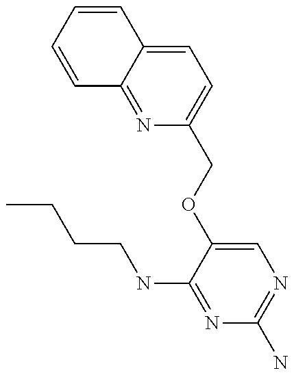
CCCCNC1=NC(N)=NC=C1OCC1=CC=C2C(=N1)C=CC=C2
